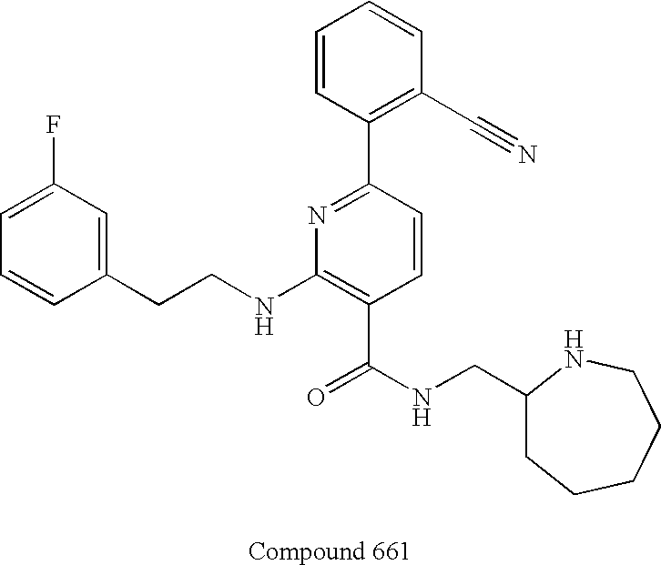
C1=CC(CCNC2=C(C(NCC3CCCCCN3)=O)C=CC(C3=C(C#N)C=CC=C3)=N2)=CC(F)=C1
